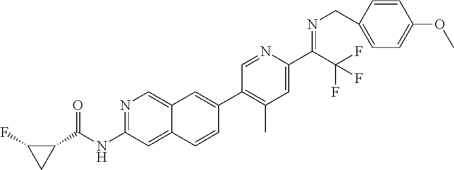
C1(C(NC2=NC=C3C(=C2)C=CC(C2=C(C)C=C(C(C(F)(F)F)=NCC4=CC=C(OC)C=C4)N=C2)=C3)=O)C(F)C1
